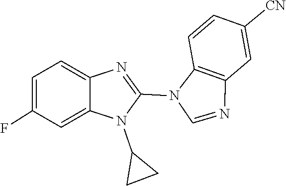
C12=C(C=C([CN])C=C1)N=CN2C1=NC2=CC=C(F)C=C2N1C1CC1
